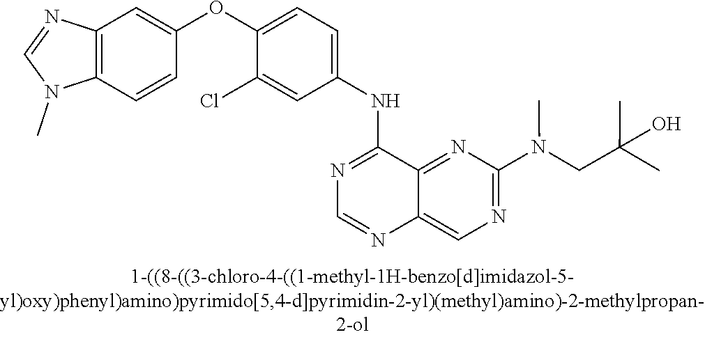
C1(OC2=CC=C(NC3=NC=NC4=CN=C(N(CC(C)(C)O)C)N=C34)C=C2Cl)=CC2=C(C=C1)N(C)C=N2
